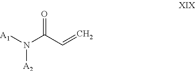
N([A2])([A1])C(=O)C=C
